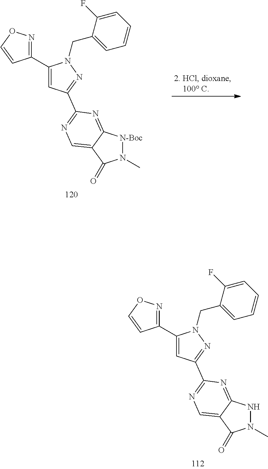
C1(C2=NOC=C2)=CC(C2=NC=C3C(=N2)[N-Boc]N(C)C3=O)=NN1CC1=CC=CC=C1F.C1(C2=NOC=C2)=CC(C2=NC=C3C(=N2)NN(C)C3=O)=NN1CC1=CC=CC=C1F
